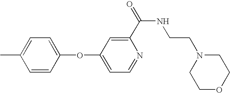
C1=CC(OC2=CC=NC(C(=O)NCCN3CCOCC3)=C2)=CC=C1C
